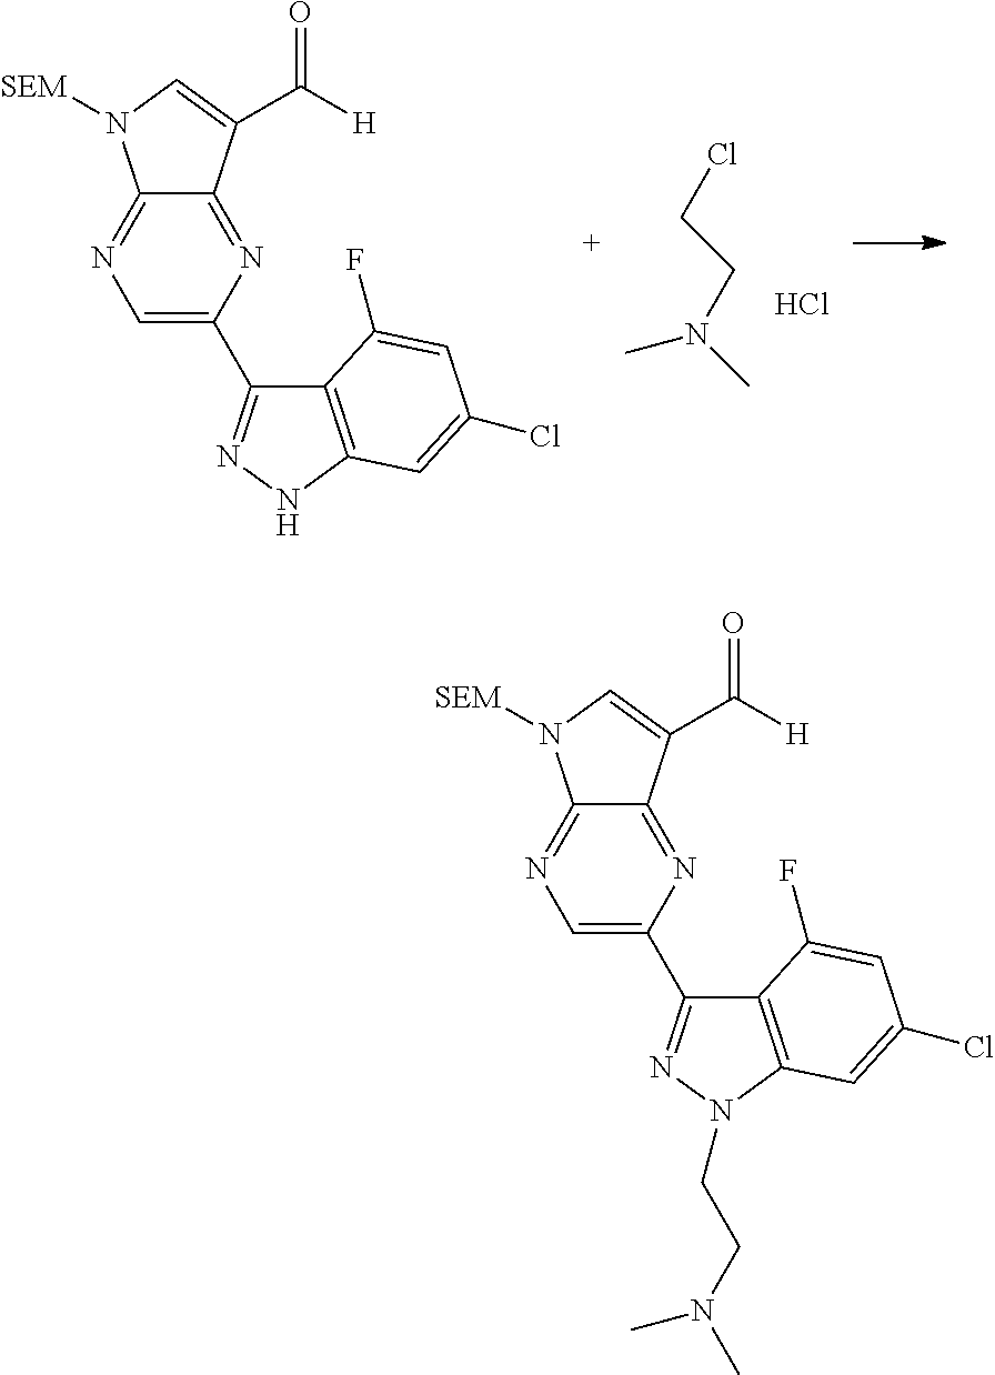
N1=C2C(=NC(C3=NNC4=C3C(F)=CC(Cl)=C4)=C1)C(C([H])=O)=CN2[SEM].ClCCN(C)C.Cl.N1=C2C(=NC(C3=NN(CCN(C)C)C4=C3C(F)=CC(Cl)=C4)=C1)C(C([H])=O)=CN2[SEM]
